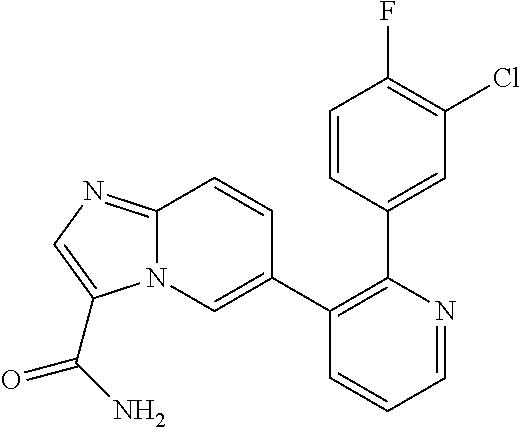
C1=CC(C2=C(C3=CN4C(=NC=C4C(N)=O)C=C3)C=CC=N2)=CC(Cl)=C1F
